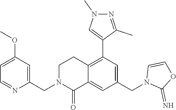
C1(OC)=CC=NC(CN2C(=O)C3=CC(CN4C(=N)OC=C4)=CC(C4=CN(C)N=C4C)=C3CC2)=C1
